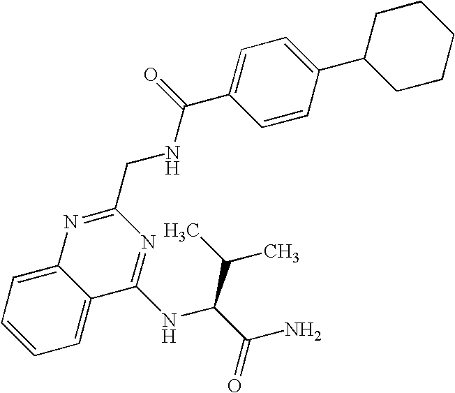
C1=CC=C2C(=C1)C(NC(C(C)C)C(N)=O)=NC(CNC(C1=CC=C(C3CCCCC3)C=C1)=O)=N2
